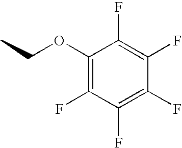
CCOC1=C(F)C(F)=C(F)C(F)=C1F
